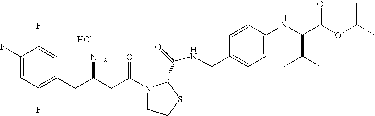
Cl.C1(F)=CC(F)=C(CC(CC(=O)N2CCSC2C(=O)NCC2=CC=C(NC(C(OC(C)C)=O)C(C)C)C=C2)N)C=C1F
